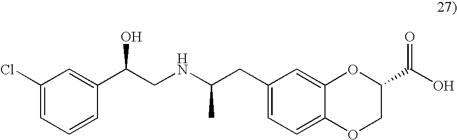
C1(Cl)=CC=CC(C(CNC(CC2=CC=C3C(=C2)OC(C(O)=O)CO3)C)O)=C1
